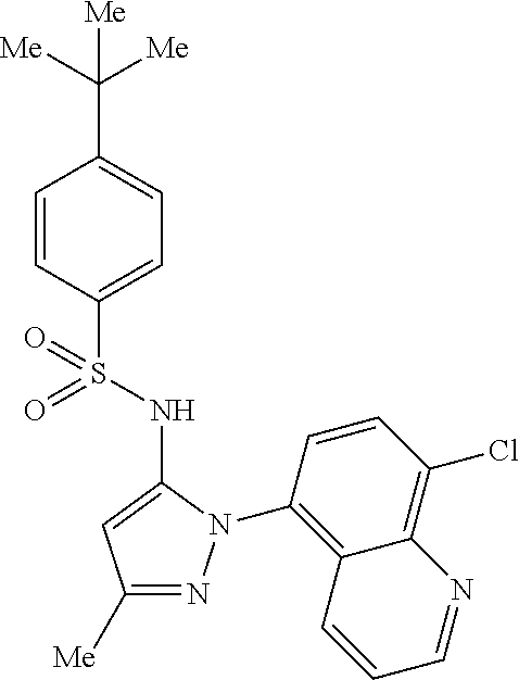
C1(C([Me])([Me])[Me])=CC=C(S(=O)(=O)NC2=CC([Me])=NN2C2=C3C(=C(Cl)C=C2)N=CC=C3)C=C1
